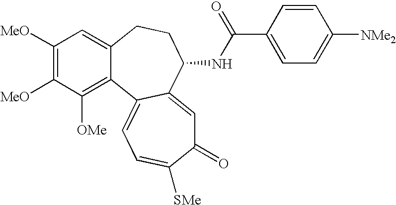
C1([MeO])=C([MeO])C([OMe])=C2C(=C1)CCC(NC(C1=CC=C([NMe2])C=C1)=O)C1=CC(=O)C([SMe])=CC=C21
